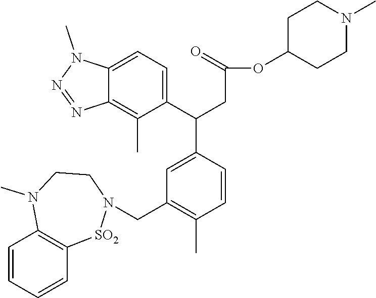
C1=CC=CC2=C1N(C)CCN(CC1=C(C)C=CC(C(C3=CC=C4C(=C3C)N=NN4C)CC(OC3CCN(C)CC3)=O)=C1)[SO2]2
